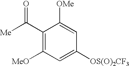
C1(C([Me])=O)=C([MeO])C=C([OS(O)2CF3])C=C1[OMe]
